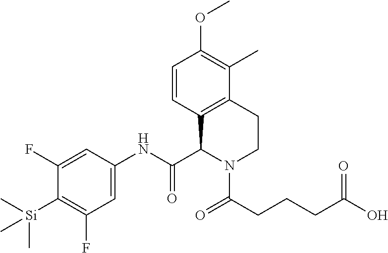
C1=CC2=C(C(C)=C1OC)CCN(C(CCCC(O)=O)=O)C2C(NC1=CC(F)=C([Si](C)(C)C)C(F)=C1)=O
